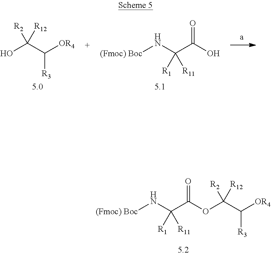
OC(C([OR4])[R3])([R12])[R2].C(C(O)=O)(N[(Fmoc) Boc])([R1])[R11].[(Fmoc) Boc]NC(C(OC(C([OR4])[R3])([R12])[R2])=O)([R1])[R11]
